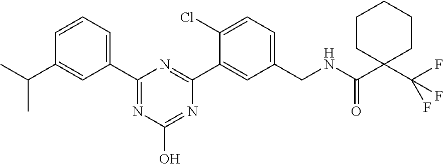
C1(C2=CC=CC(C(C)C)=C2)=NC(O)=NC(C2=CC(CNC(C3(C(F)(F)F)CCCCC3)=O)=CC=C2Cl)=N1
